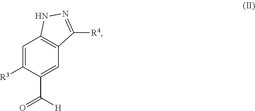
C1=C([R3])C(C([H])=O)=CC2=C1NN=C2[R4]
